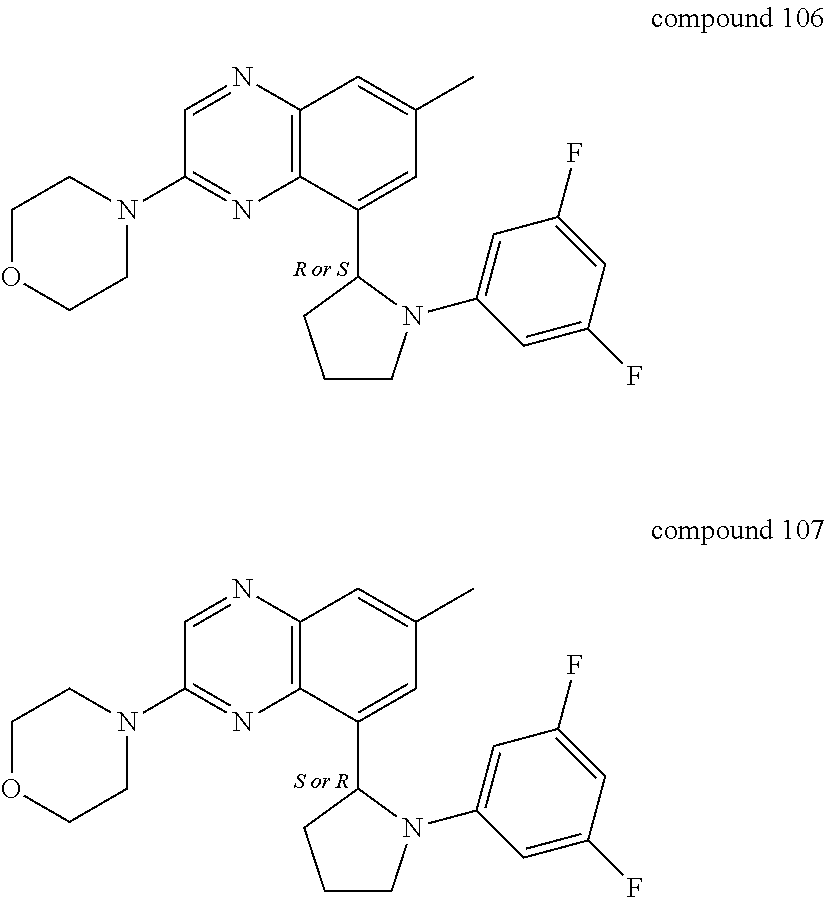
C1CN(C2=CC(F)=CC(F)=C2)C(C2=CC(C)=CC3=C2N=C(N2CCOCC2)C=N3)C1.C1CN(C2=CC(F)=CC(F)=C2)C(C2=CC(C)=CC3=C2N=C(N2CCOCC2)C=N3)C1
